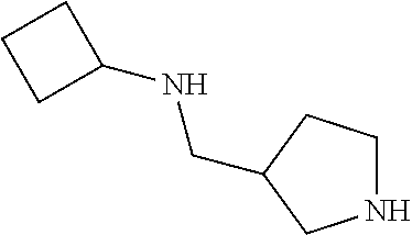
N1CCC(CNC2CCC2)C1
